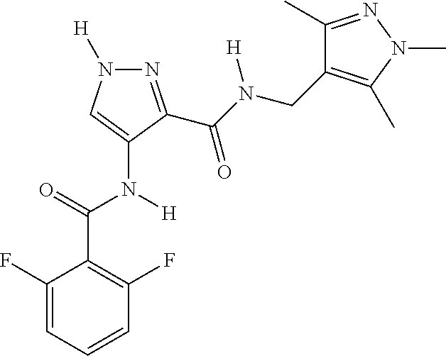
N1=C(C(N([H])CC2=C(C)N(C)N=C2C)=O)C(N([H])C(C2=C(F)C=CC=C2F)=O)=CN1[H]
